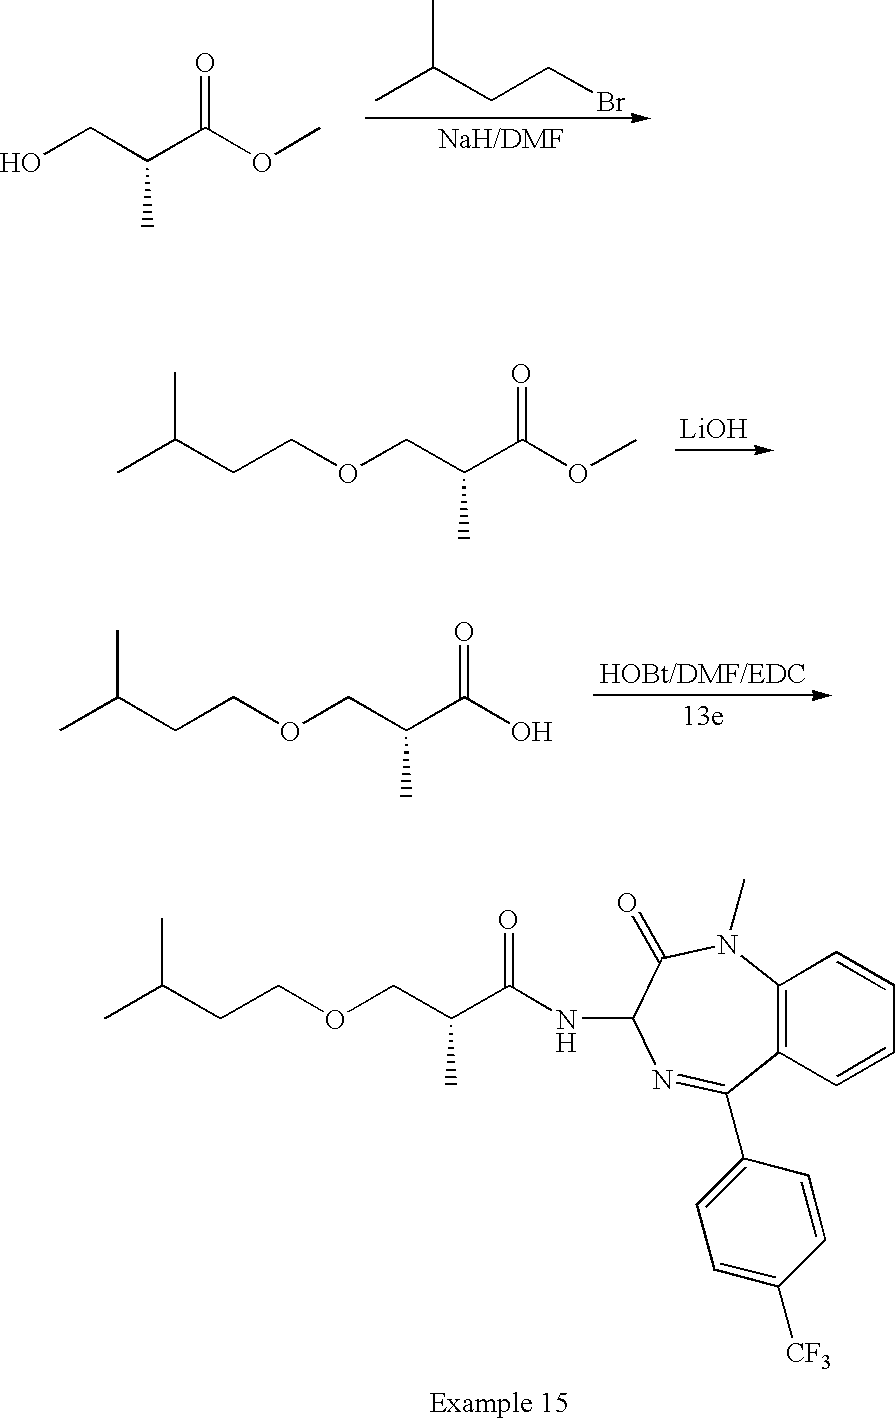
O(C(C(CO)C)=O)C.CC(C)CCBr.O(C(C(COCCC(C)C)C)=O)C.[LiOH].OC(C(COCCC(C)C)C)=O.C12=C(C=CC=C1)C(C1=CC=C([CF3])C=C1)=NC(NC(C(COCCC(C)C)C)=O)C(=O)N2C
